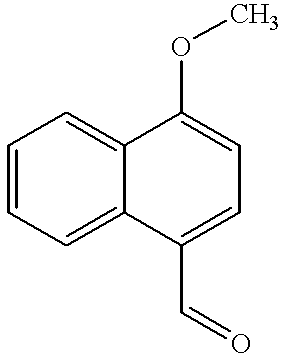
C1=CC=C2C(=C1)C(OC)=CC=C2C=O
